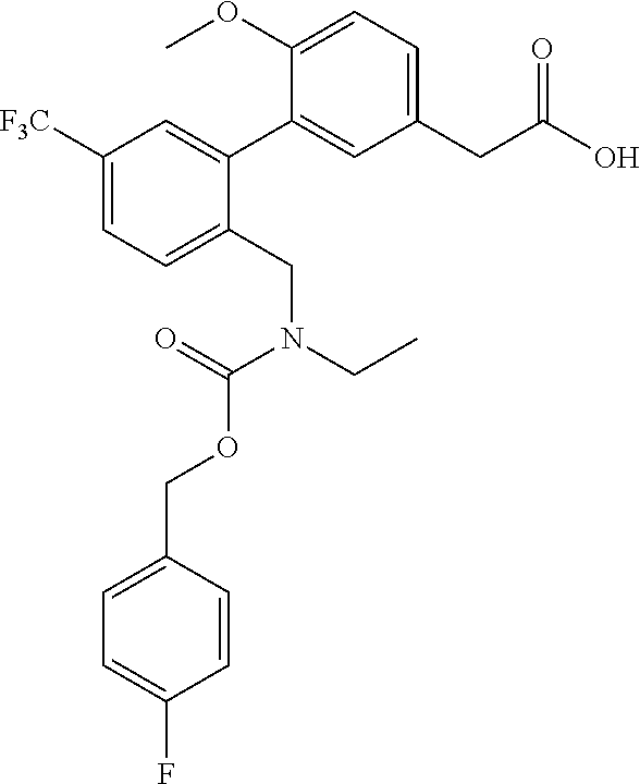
C1([F3C])=CC=C(CN(CC)C(=O)OCC2=CC=C(F)C=C2)C(C2=CC(CC(O)=O)=CC=C2OC)=C1
